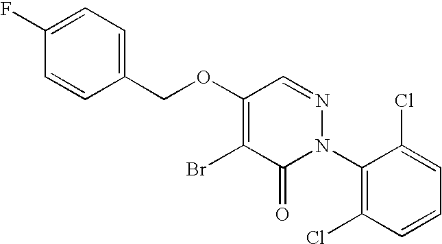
C1(COC2=C(Br)C(=O)N(C3=C(Cl)C=CC=C3Cl)N=C2)=CC=C(F)C=C1
